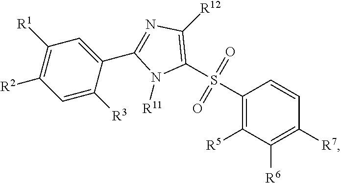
C1(S(C2=C([R12])N=C(C3=CC([R1])=C([R2])C=C3[R3])N2[R11])(=O)=O)=C([R5])C([R6])=C([R7])C=C1
